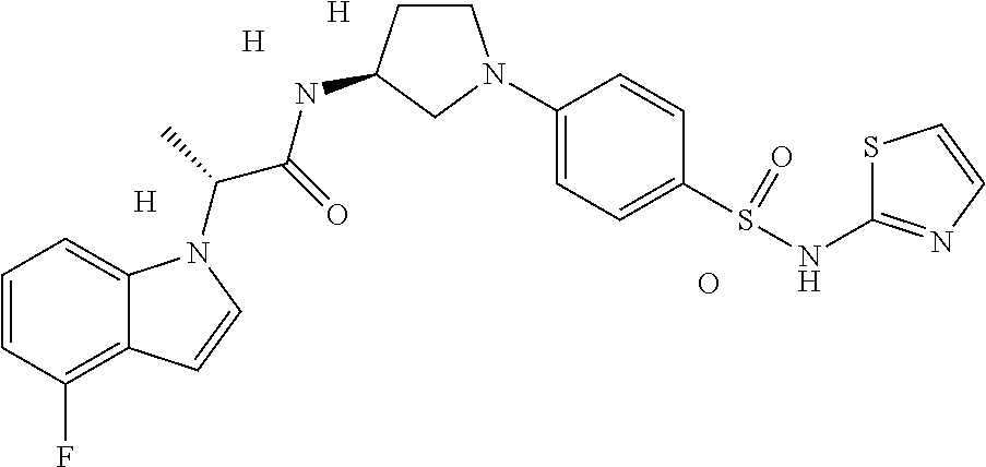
[H].C1=CC(F)=C2C(=C1)N(C(C)C(NC1CCN(C3=CC=C(S(NC4=NC=CS4)=O)C=C3)C1)=O)C=C2.[H].[H].O
